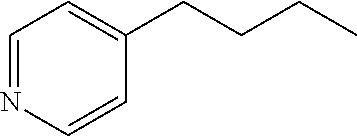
C1=NC=CC(CCCC)=C1
